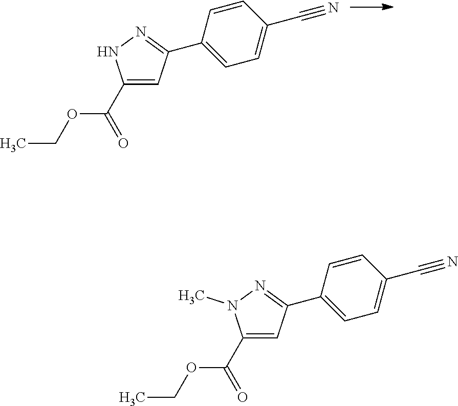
C1=CC(C2=NNC(C(OCC)=O)=C2)=CC=C1C#N.C1=CC(C2=NN(C)C(C(OCC)=O)=C2)=CC=C1C#N
